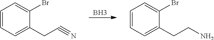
C1=CC=C(CC#N)C(Br)=C1.B.C1=CC=C(CCN)C(Br)=C1
